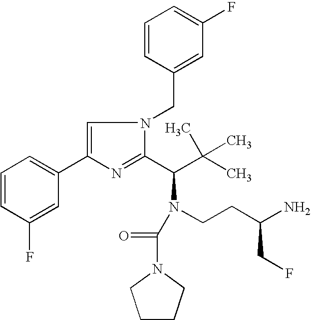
C1=CC(CN2C=C(C3=CC=CC(F)=C3)N=C2C(C(C)(C)C)N(CCC(N)CF)C(=O)N2CCCC2)=CC(F)=C1
